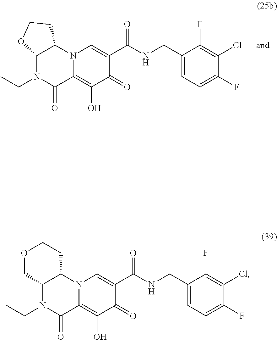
C1(F)=C(Cl)C(F)=CC=C1CNC(C1=CN2C(=C(O)C1=O)C(=O)N(CC)C1C2CCO1)=O.C1(F)=C(Cl)C(F)=CC=C1CNC(C1=CN2C(=C(O)C1=O)C(=O)N(CC)C1C2CCOC1)=O
